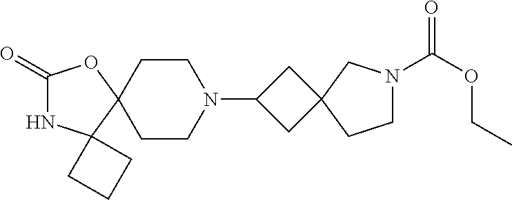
C1(=O)NC2(C3(O1)CCN(C1CC4(C1)CN(C(OCC)=O)CC4)CC3)CCC2
